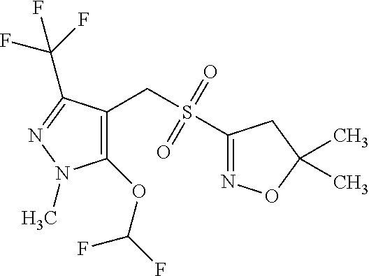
C1(OC(F)F)=C(CS(C2=NOC(C)(C)C2)(=O)=O)C(C(F)(F)F)=NN1C
